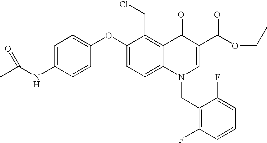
C1=C(NC(C)=O)C=CC(OC2=CC=C3C(=C2CCl)C(=O)C(C(OCC)=O)=CN3CC2=C(F)C=CC=C2F)=C1
